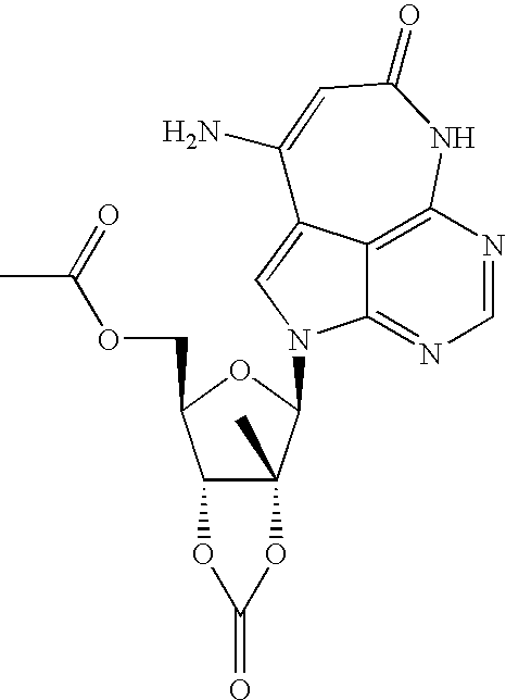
C12=C3N=CN=C1N(C1C4(C)C(C(COC(C)=O)O1)OC(=O)O4)C=C2C(N)=CC(=O)N3
